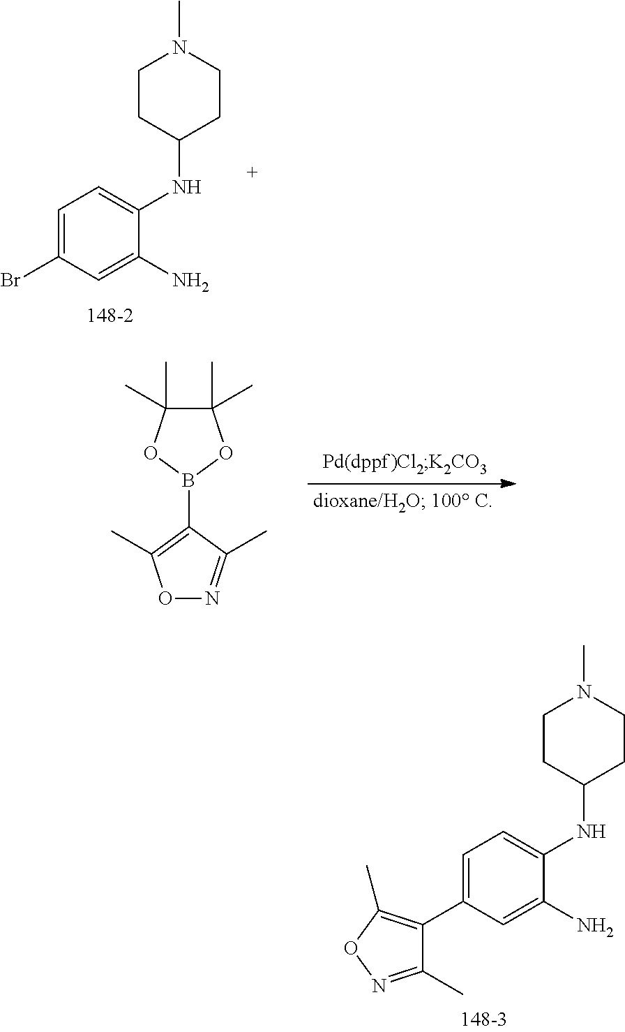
C1=C(Br)C=C(N)C(NC2CCN(C)CC2)=C1.C1(C)(C)C(C)(C)OB(C2=C(C)ON=C2C)O1.C1=C(C2=C(C)ON=C2C)C=C(N)C(NC2CCN(C)CC2)=C1
